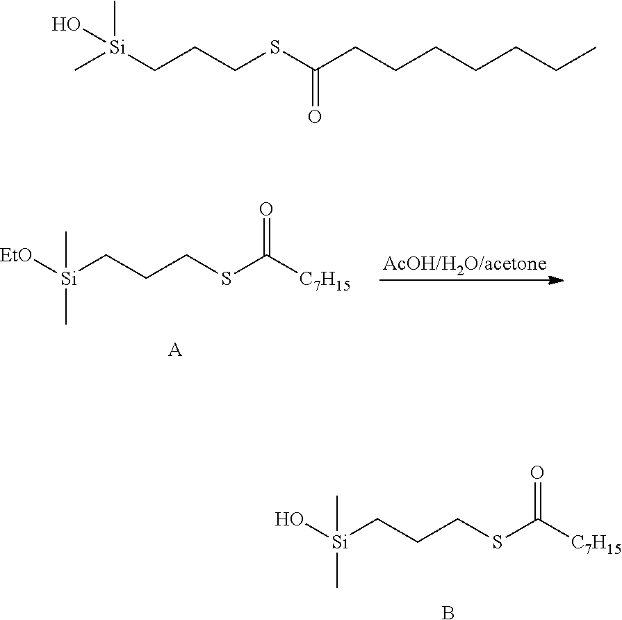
[EtO][Si](CCCSC([C7H15])=O)(C)C.[A].O[Si](CCCSC([C7H15])=O)(C)C.B.C[Si](CCCSC(CCCCCCC)=O)(C)O
